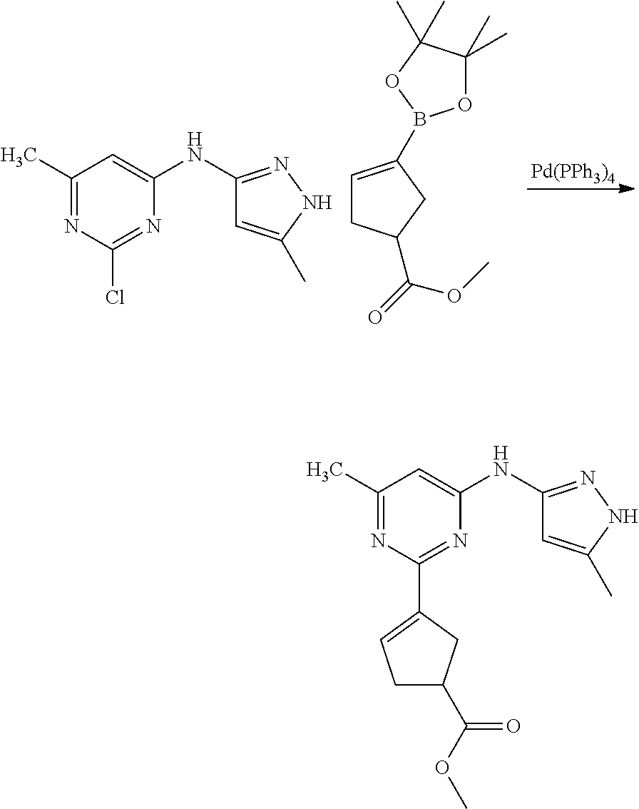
[Pd(PPh3)4].C1=C(B2OC(C)(C)C(C)(C)O2)CC(C(=O)OC)C1.C1(C)=NC(Cl)=NC(NC2=NNC(C)=C2)=C1.C1(C)=NC(C2=CCC(C(OC)=O)C2)=NC(NC2=NNC(C)=C2)=C1
